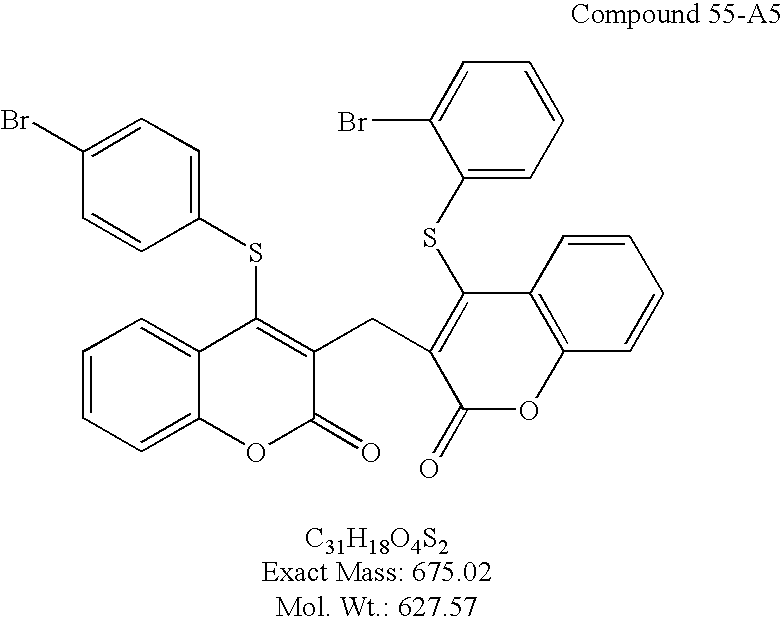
C1(SC2=C(CC3=C(SC4=CC=CC=C4Br)C4=C(OC3=O)C=CC=C4)C(=O)OC3=CC=CC=C23)=CC=C(Br)C=C1
